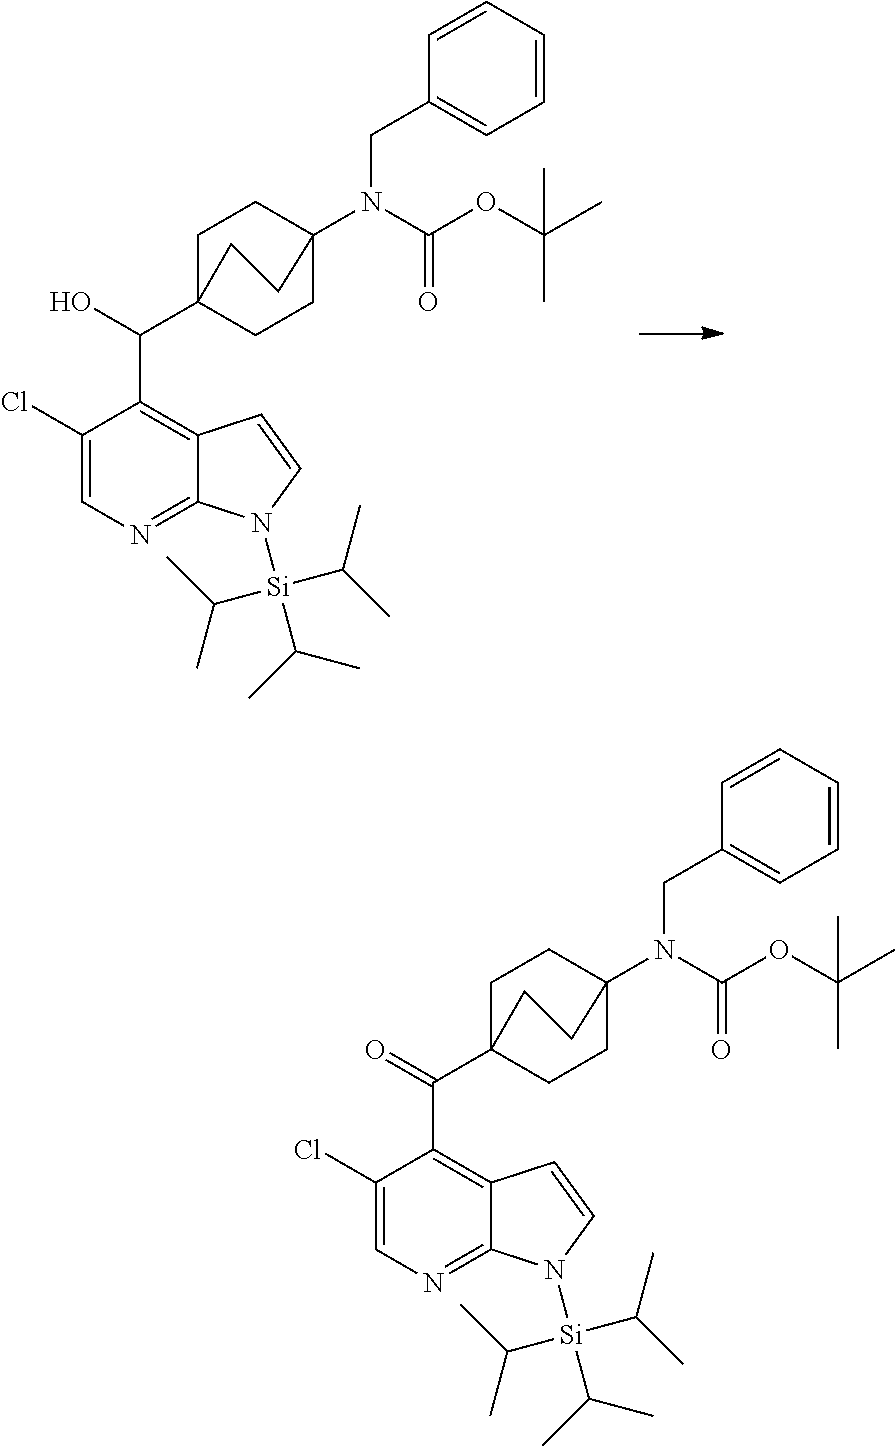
C1C2(C(O)C3=C4C(=NC=C3Cl)N([Si](C(C)C)(C(C)C)C(C)C)C=C4)CCC(N(C(OC(C)(C)C)=O)CC3=CC=CC=C3)(C1)CC2.C1C2(C(=O)C3=C4C(=NC=C3Cl)N([Si](C(C)C)(C(C)C)C(C)C)C=C4)CCC(N(C(OC(C)(C)C)=O)CC3=CC=CC=C3)(C1)CC2
